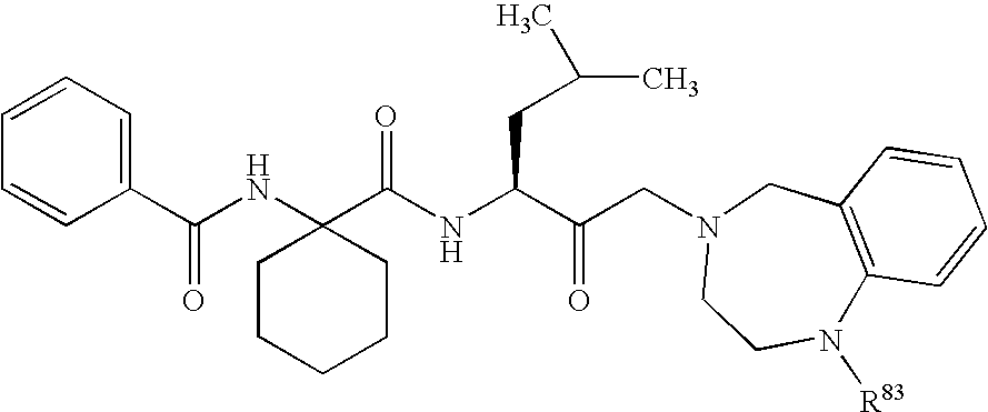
C1=CC=CC(C(NC2(C(NC(C(CN3CCN([R83])C4=C(C3)C=CC=C4)=O)CC(C)C)=O)CCCCC2)=O)=C1
